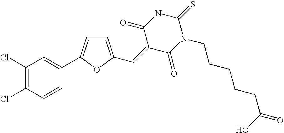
C1(Cl)=C(Cl)C=CC(C2=CC=C(C=C3C(=O)N(CCCCCC(O)=O)C(=S)NC3=O)O2)=C1
